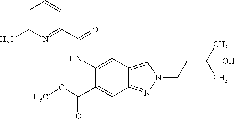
C1=C(C)N=C(C(NC2=CC3=CN(CCC(C)(C)O)N=C3C=C2C(=O)OC)=O)C=C1
